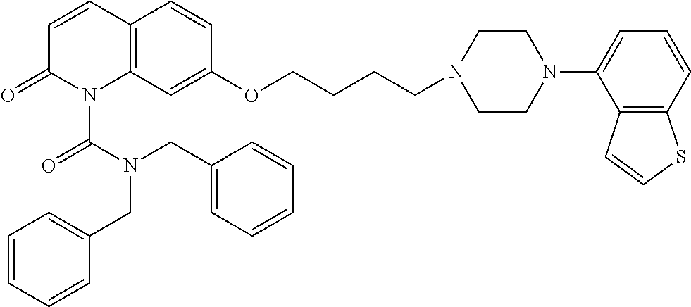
C12=C(C=C(OCCCCN3CCN(C4=CC=CC5=C4C=CS5)CC3)C=C1)N(C(N(CC1=CC=CC=C1)CC1=CC=CC=C1)=O)C(=O)C=C2
